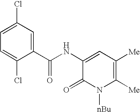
C1=C(NC(C2=CC(Cl)=CC=C2Cl)=O)C(=O)N([nBu])C([Me])=C1[Me]
